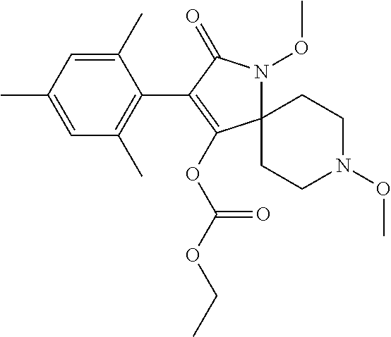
C12(N(OC)C(=O)C(C3=C(C)C=C(C)C=C3C)=C1OC(OCC)=O)CCN(OC)CC2
